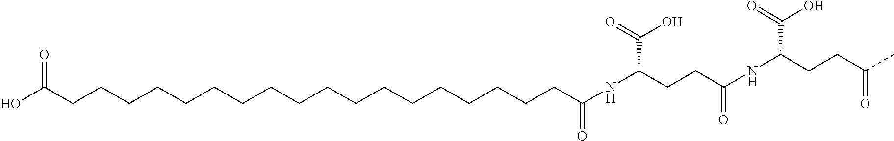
OC(CCCCCCCCCCCCCCCCCCC(NC(C(=O)O)CCC(NC(C(=O)O)CCC(C)=O)=O)=O)=O
